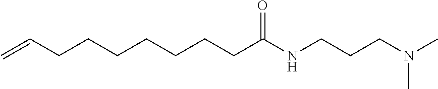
C(CCCC(NCCCN(C)C)=O)CCCC=C
